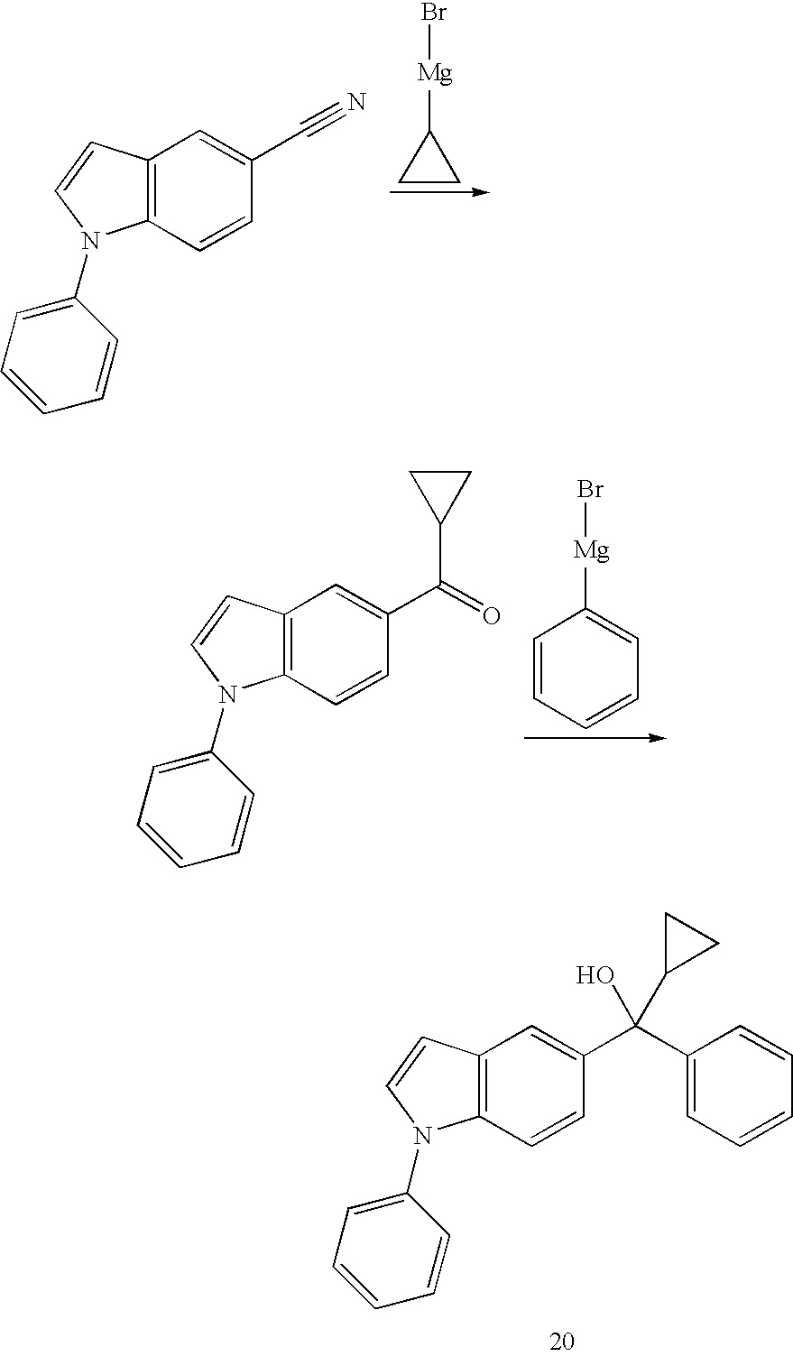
C12=C(C=CC(C(C3=CC=CC=C3)(O)C3CC3)=C1)N(C1=CC=CC=C1)C=C2.C1CC1[Mg]Br.C12=C(C=CC(C#N)=C1)N(C1=CC=CC=C1)C=C2.C1=CC=CC=C1[Mg]Br.C12=C(C=CC(C(=O)C3CC3)=C1)N(C1=CC=CC=C1)C=C2
